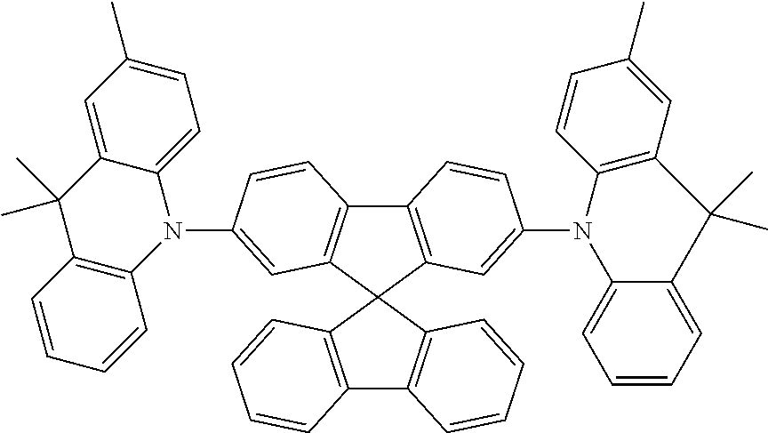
C12=C(C3(C4=C1C=CC=C4)C1=C(C4=C3C=C(N3C5=CC=C(C)C=C5C(C)(C)C5=C3C=CC=C5)C=C4)C=CC(N3C4=C(C=C(C)C=C4)C(C)(C)C4=CC=CC=C34)=C1)C=CC=C2
